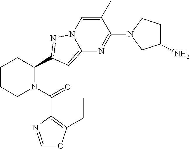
C1CCN(C(=O)C2=C(CC)OC=N2)C(C2=NN3C(=C2)N=C(N2CC(N)CC2)C(C)=C3)C1
